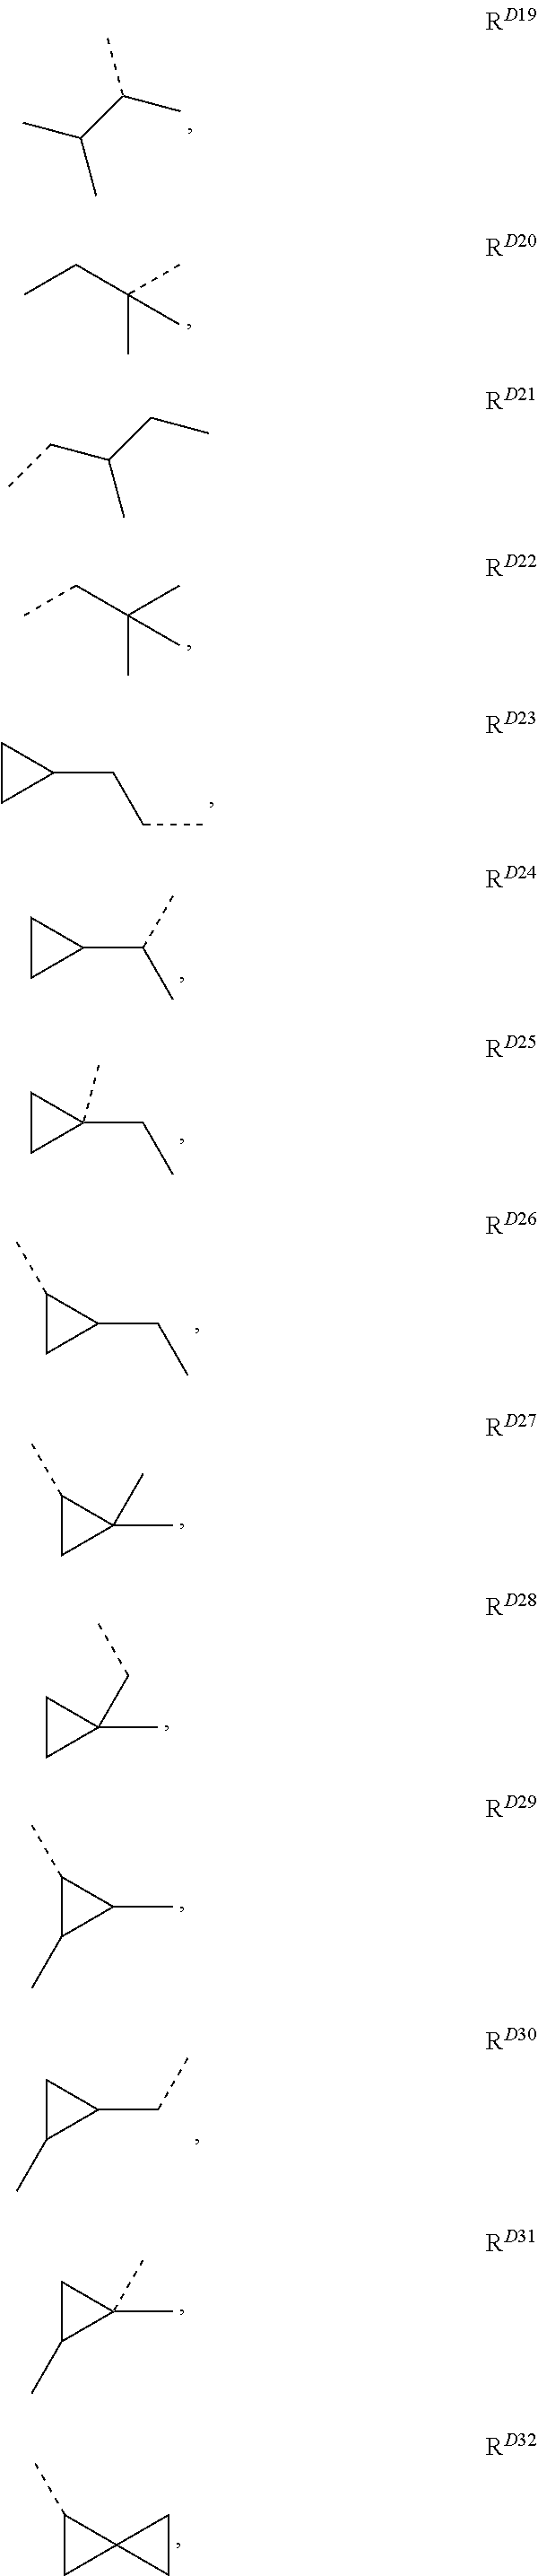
CC(CC)(C)C.CC(CC)(C)C.CC(C(C)C)C.C1(CCC)CC1.C1(C(C)C)CC1.C1(CC)(C)CC1.C1(CC)C(C)C1.C1(C)(C)C(C)C1.C1(C)(CC)CC1.C1(C)C(C)C1C.C1(CC)CC1C.C1(C)(C)CC1C.C12(C(C)C1)CC2.CCC(CC)C
